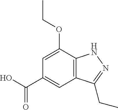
C1(C(O)=O)=CC2=C(C(OCC)=C1)NN=C2CC
